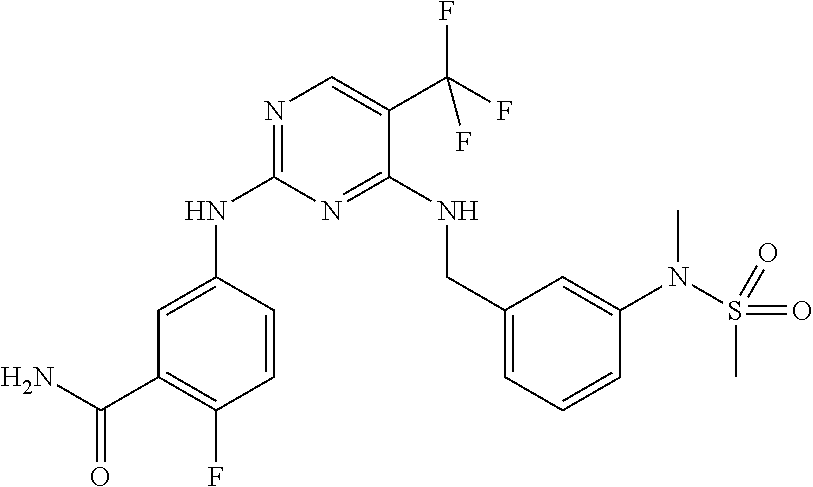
N1=C(NC2=CC(C(N)=O)=C(F)C=C2)N=C(NCC2=CC=CC(N(S(=O)(C)=O)C)=C2)C(C(F)(F)F)=C1
